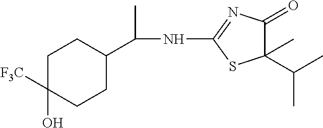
N(C1=NC(=O)C(C(C)C)(C)S1)C(C1CCC(O)([F3C])CC1)C
